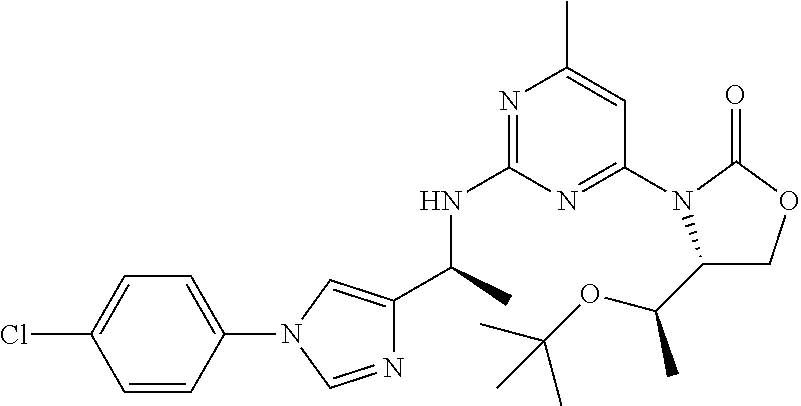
N1=CN(C2=CC=C(Cl)C=C2)C=C1C(C)NC1=NC(C)=CC(N2C(C(OC(C)(C)C)C)COC2=O)=N1
